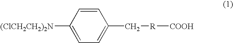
C1=CC([(ClCH2CH2)2N])=CC=C1C[R][COOH]
